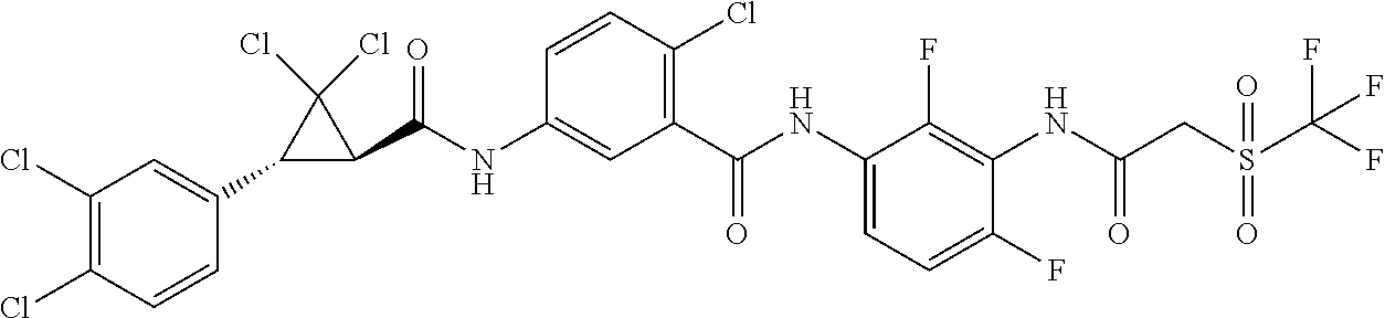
C1(C(NC2=CC(C(NC3=CC=C(F)C(NC(=O)CS(C(F)(F)F)(=O)=O)=C3F)=O)=C(Cl)C=C2)=O)C(Cl)(Cl)C1C1=CC(Cl)=C(Cl)C=C1
